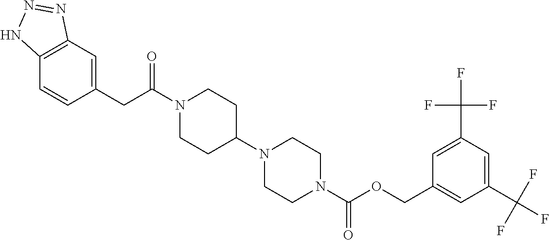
C12=C(C=C(CC(N3CCC(N4CCN(C(OCC5=CC(C(F)(F)F)=CC(C(F)(F)F)=C5)=O)CC4)CC3)=O)C=C1)N=NN2
